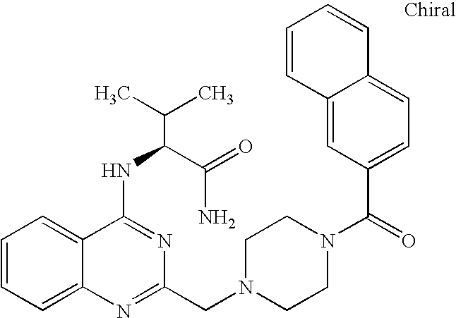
C1=CC=C2C(=C1)C(NC(C(N)=O)C(C)C)=NC(CN1CCN(C(C3=CC=C4C(=C3)C=CC=C4)=O)CC1)=N2
